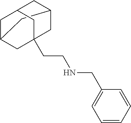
C12CC3CC(CC(CCNCC4=CC=CC=C4)(C3)C1)C2
